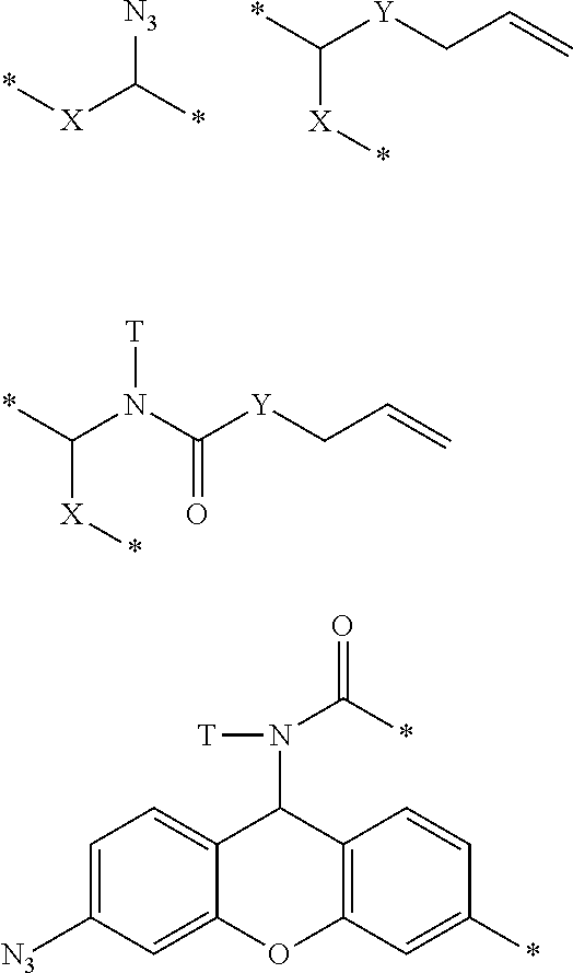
*[X]C(*)[N3].*C([Y]CC=C)[X]*.*C(N(C([Y]CC=C)=O)[T])[X]*.C1=C([N3])C=C2C(=C1)C(N(C(*)=O)[T])C1=C(O2)C=C(*)C=C1
